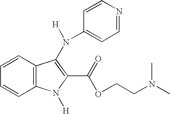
C1=CC2=C(C=C1)C(N(C1=CC=NC=C1)[H])=C(C(OCCN(C)C)=O)N2[H]
